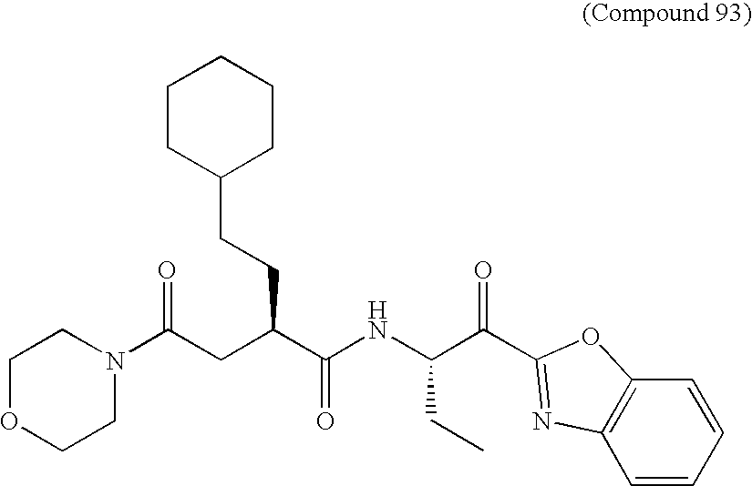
C1OCCN(C(CC(C(=O)NC(CC)C(=O)C2=NC3=C(C=CC=C3)O2)CCC2CCCCC2)=O)C1
